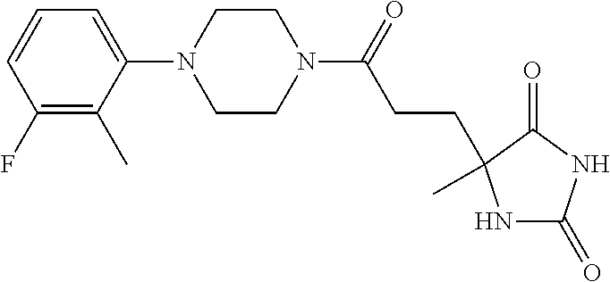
C1(F)=C(C)C(N2CCN(C(=O)CCC3(C)NC(=O)NC3=O)CC2)=CC=C1
